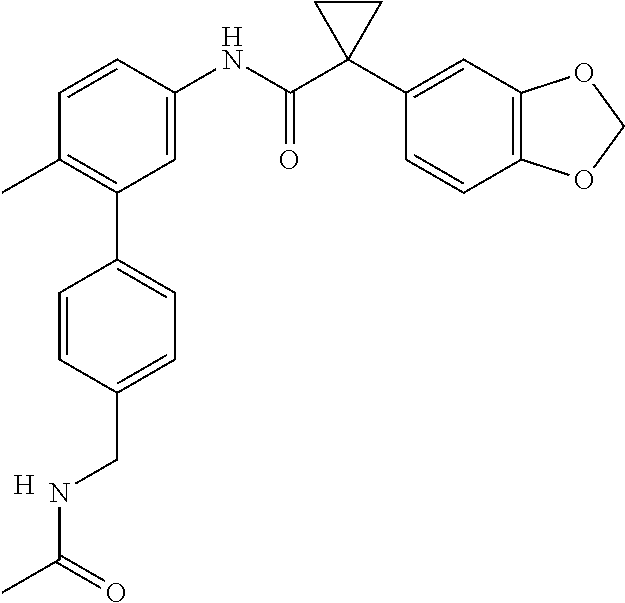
CC1=C(C2=CC=C(CNC(C)=O)C=C2)C=C(NC(C2(C3=CC4=C(C=C3)OCO4)CC2)=O)C=C1.[H]
